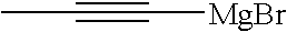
CC#C[MgBr]
